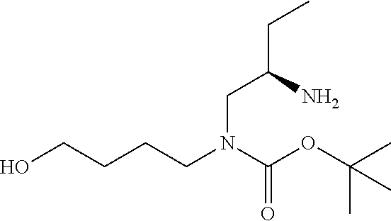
OCCCCN(C(OC(C)(C)C)=O)CC(CC)N
